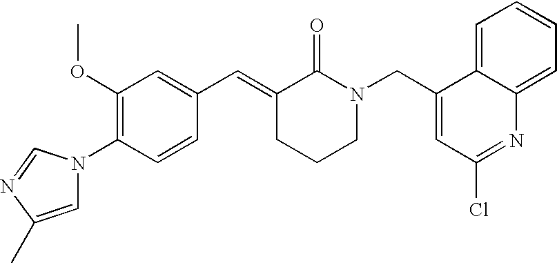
C1=CC(N2C=C(C)N=C2)=C(OC)C=C1C=C1CCCN(CC2=CC(Cl)=NC3=CC=CC=C23)C1=O
